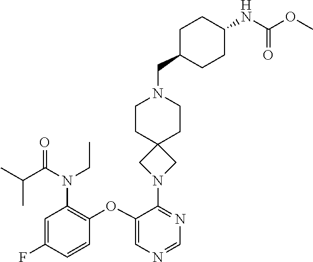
C1(OC2=C(N(C(C(C)C)=O)CC)C=C(F)C=C2)=CN=CN=C1N1CC2(C1)CCN(CC1CCC(NC(OC)=O)CC1)CC2
